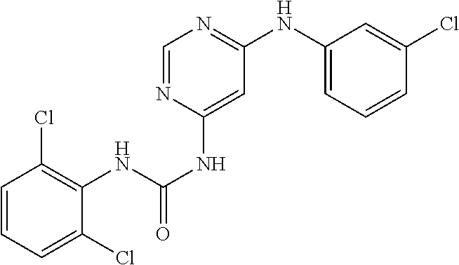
C1=CC=C(NC2=NC=NC(NC(NC3=C(Cl)C=CC=C3Cl)=O)=C2)C=C1Cl
